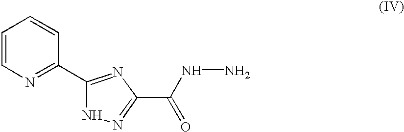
C1=CN=C(C2=NC(C(=O)NN)=NN2)C=C1
